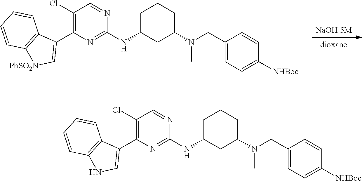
[dioxane].[NaOH 5M].C1C(NC2=NC(C3=C[PhSO2N]C4=C3C=CC=C4)=C(Cl)C=N2)CC(N(CC2=CC=C([NHBoc])C=C2)C)CC1.C1C(NC2=NC(C3=CNC4=C3C=CC=C4)=C(Cl)C=N2)CC(N(CC2=CC=C([NHBoc])C=C2)C)CC1
